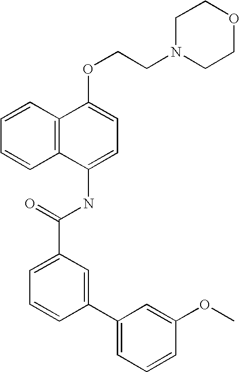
C1=CC2=C(C=C1)C(NC(C1=CC=CC(C3=CC=CC(OC)=C3)=C1)=O)=CC=C2OCCN1CCOCC1
